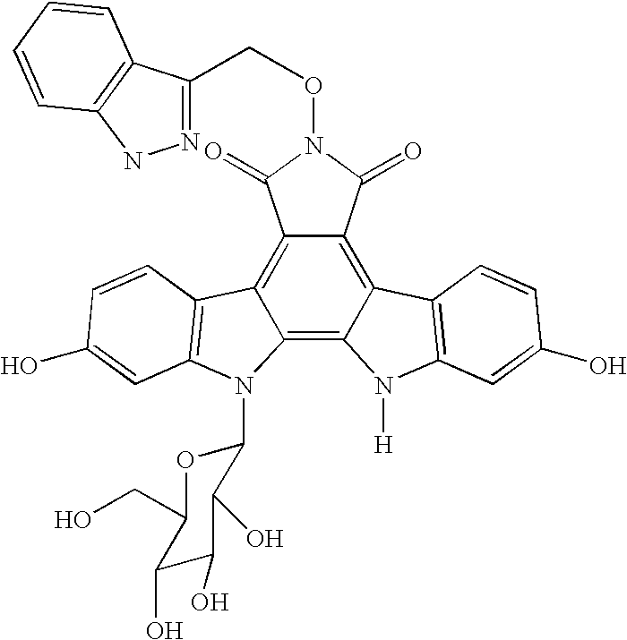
C12=C3C(=C4C(=C1C(=O)N(OCC1=NNC5=C1C=CC=C5)C2=O)C1=C(N4[H])C=C(O)C=C1)N(C1OC(CO)C(O)C(O)C1O)C1=C3C=CC(O)=C1
